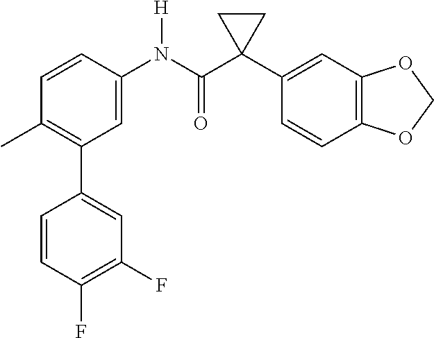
C1(C2=C(C)C=CC(N(C(C3(C4=CC5=C(C=C4)OCO5)CC3)=O)[H])=C2)=CC(F)=C(F)C=C1
